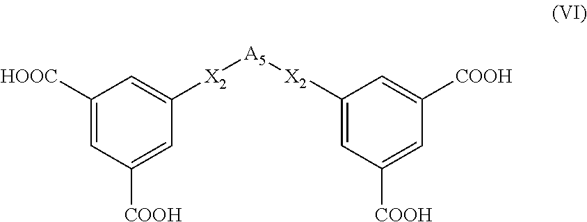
C1([HOOC])=CC([COOH])=CC([X2][A5][X2]C2=CC([COOH])=CC([COOH])=C2)=C1
